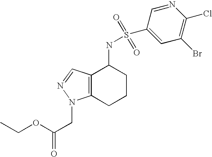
S(NC1C2=C(CCC1)N(CC(=O)OCC)N=C2)(=O)(=O)C1=CC(Br)=C(Cl)N=C1
